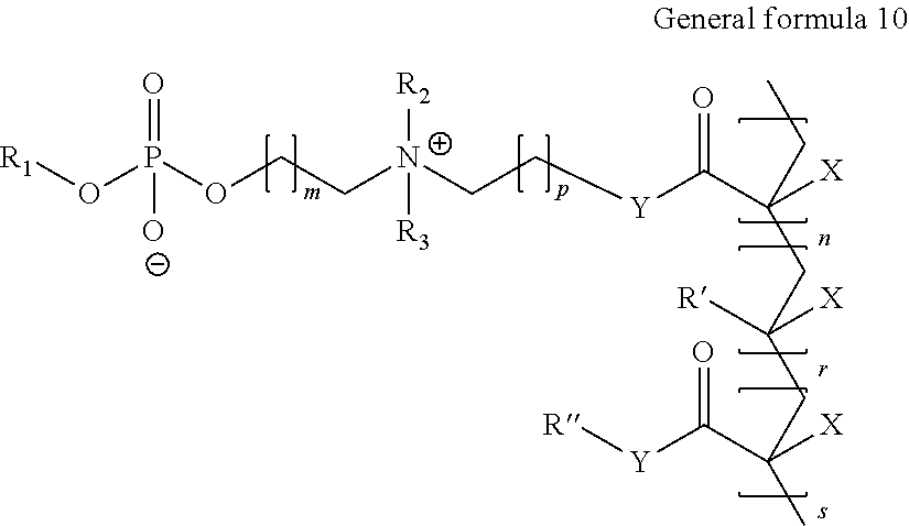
[N+]([R2])([R3])(CCOP(=O)([O-])O[R1])CC[Y]C(C([X])(CC)CC(CC(C)(C([Y][R])=O)[X])([X])[R])=O
